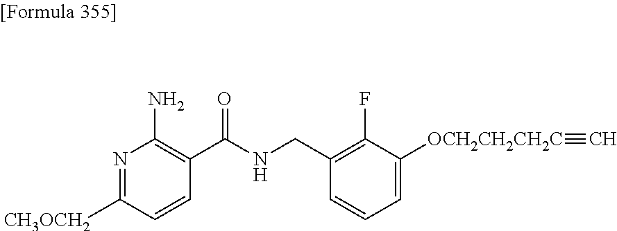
N1=C([CH3OCH2])C=CC(C(NCC2=C(F)C([OCH2CH2CH2C]#C)=CC=C2)=O)=C1N
